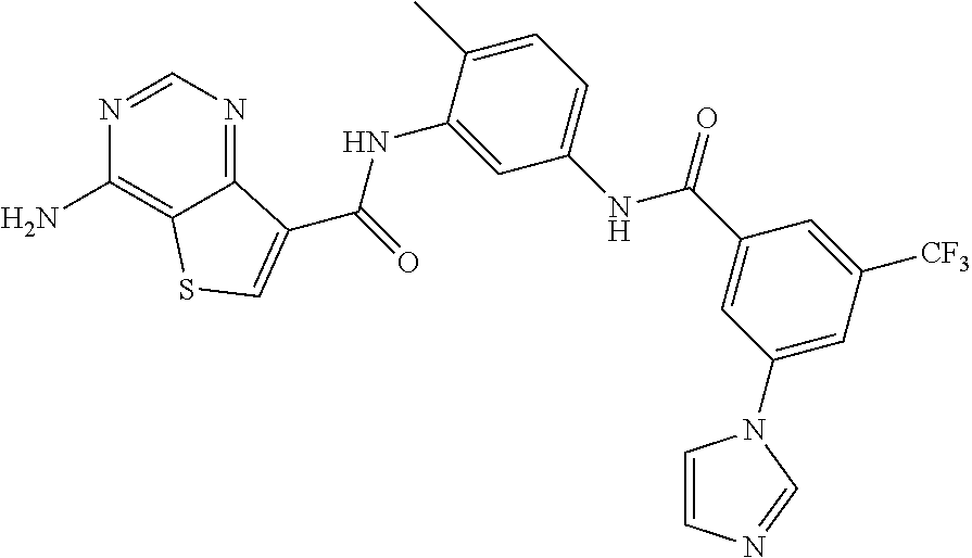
C1=NC(N)=C2C(=N1)C(C(NC1=CC(NC(C3=CC(N4C=CN=C4)=CC([CF3])=C3)=O)=CC=C1C)=O)=CS2
